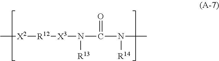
C[X2][R12][X3]N(C(N(C)[R14])=O)[R13]
